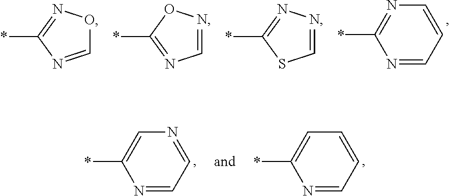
N1=CC=CN=C1*.C1=NC(*)=NO1.C1=NOC(*)=N1.C1=NN=C(*)S1.N1=CC=NC=C1*.N1=CC=CC=C1*
